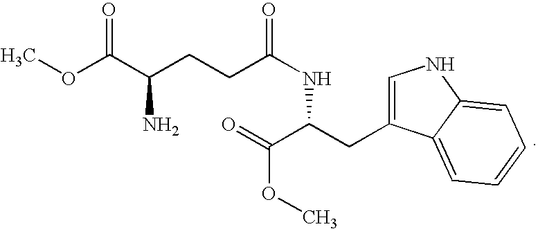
COC(C(CCC(NC(CC1=CNC2=CC=CC=C12)C(=O)OC)=O)N)=O
